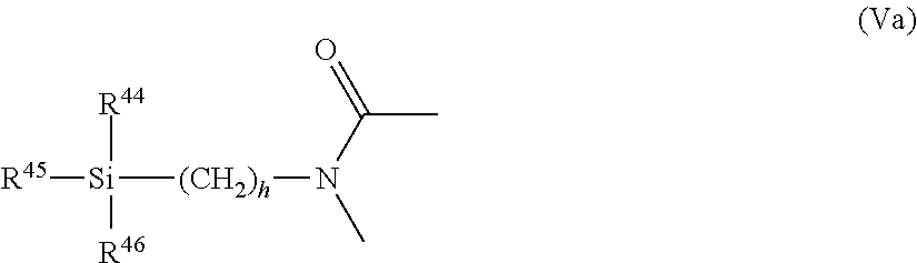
[R45][Si]([(CH2)h]N(C)C(=O)C)([R44])[R46]
